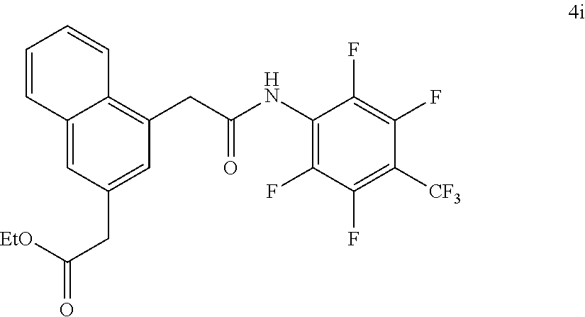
C12=CC(CC(=O)[EtO])=CC(CC(=O)NC3=C(F)C(F)=C([CF3])C(F)=C3F)=C1C=CC=C2
